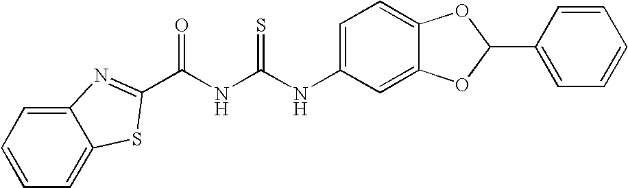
C1(NC(NC(=O)C2=NC3=CC=CC=C3S2)=S)=CC=C2C(=C1)OC(C1=CC=CC=C1)O2
